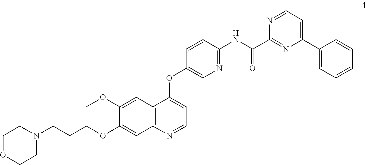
C1COCCN1CCCOC1=CC2=C(C=C1OC)C(OC1=CN=C(NC(C3=NC(C4=CC=CC=C4)=CC=N3)=O)C=C1)=CC=N2
